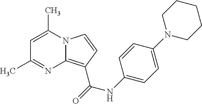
C1=C(C)N2C(=C(C(=O)NC3=CC=C(N4CCCCC4)C=C3)C=C2)N=C1C
